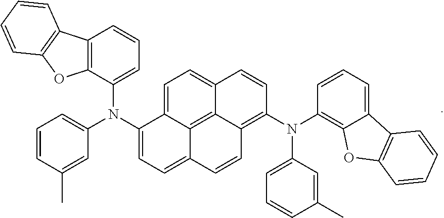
C1=C2C3=C4C(=C1)C=CC(N(C1=C5C(=CC=C1)C1=C(O5)C=CC=C1)C1=CC=CC(C)=C1)=C4C=CC3=CC=C2N(C1=CC=CC(C)=C1)C1=CC=CC2=C1OC1=C2C=CC=C1
